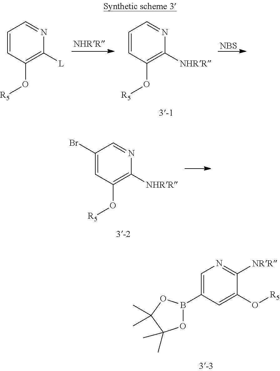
C1=C(B2OC(C)(C)C(C)(C)O2)C=C(O[R5])C([NRR])=N1.C1=CC(O[R5])=C([NHRR])N=C1.[NBS].C1=CC(O[R5])=C([L])N=C1.C1(Br)=CC(O[R5])=C([NHRR])N=C1
